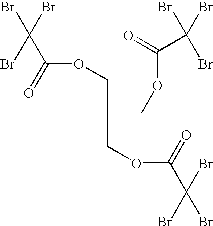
BrC(Br)(Br)C(=O)OCC(C)(COC(C(Br)(Br)Br)=O)COC(C(Br)(Br)Br)=O
